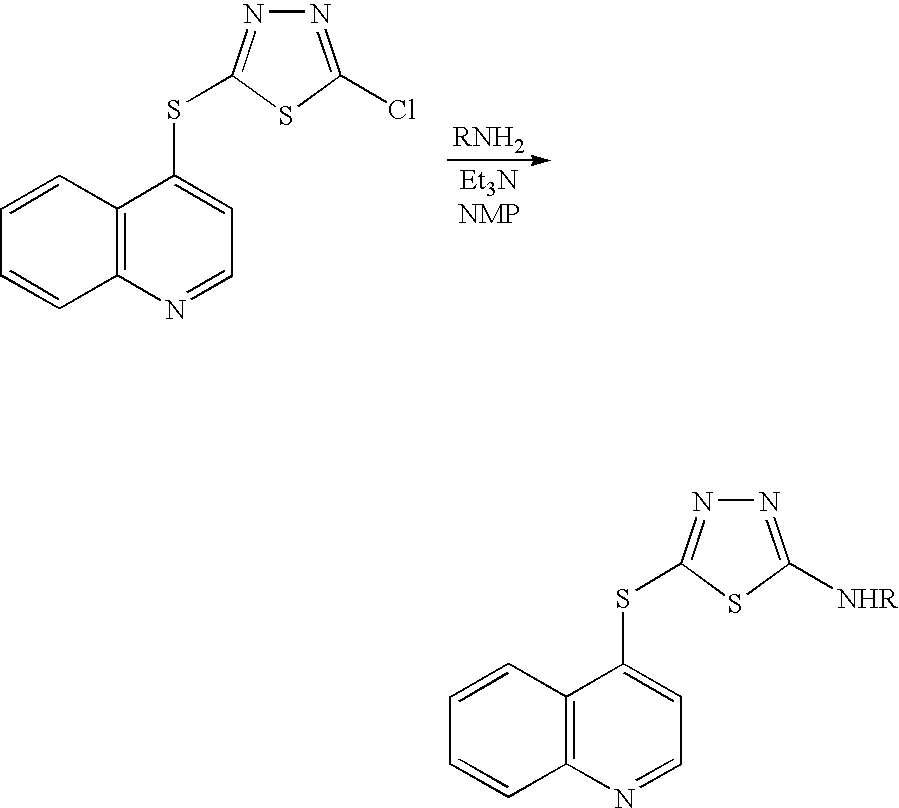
C12=C(N=CC=C1SC1=NN=C([NHR])S1)C=CC=C2.C12=C(N=CC=C1SC1=NN=C(Cl)S1)C=CC=C2
